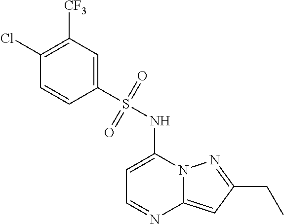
C1=C(NS(C2=CC([CF3])=C(Cl)C=C2)(=O)=O)N2C(=CC(CC)=N2)N=C1
